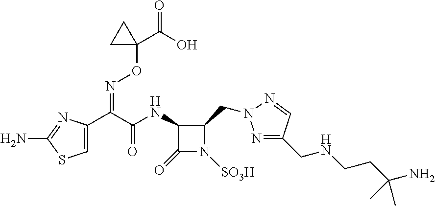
N(C(C(C1=CSC(N)=N1)=NOC1(C(=O)O)CC1)=O)C1C(=O)N([SO3H])C1CN1N=C(CNCCC(N)(C)C)C=N1
